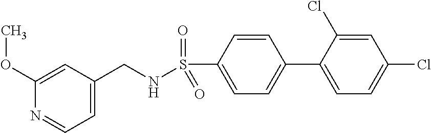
C1=C(CNS(C2=CC=C(C3=CC=C(Cl)C=C3Cl)C=C2)(=O)=O)C=C(OC)N=C1
